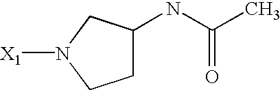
C1C(NC(C)=O)CN([X1])C1
